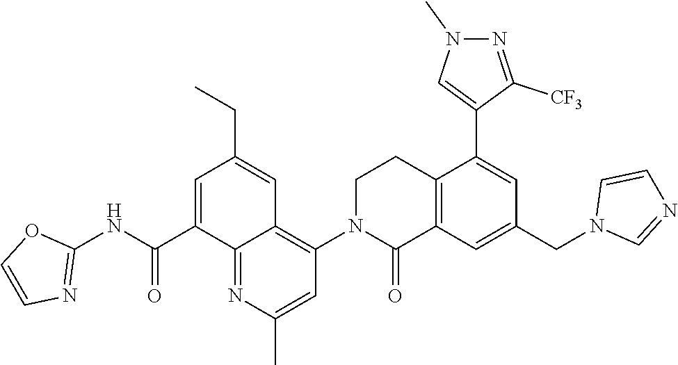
C12=C(C=C(CN3C=NC=C3)C=C1C1=CN(C)N=C1[CF3])C(=O)N(C1=C3C(=NC(C)=C1)C(C(NC1=NC=CO1)=O)=CC(CC)=C3)CC2
